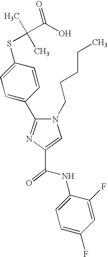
C1(NC(C2=CN(CCCCC)C(C3=CC=C(SC(C)(C)C(O)=O)C=C3)=N2)=O)=CC=C(F)C=C1F
